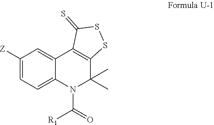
C1([Z])=CC=C2C(=C1)C1=C(C(C)(C)N2C(=O)[R1])SSC1=S
